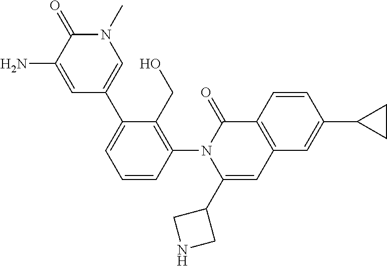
C1=CC(N2C(C3CNC3)=CC3=C(C2=O)C=CC(C2CC2)=C3)=C(CO)C(C2=CN(C)C(=O)C(N)=C2)=C1
